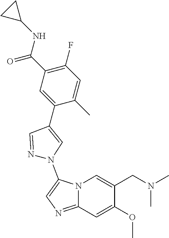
C1(F)=C(C(NC2CC2)=O)C=C(C2=CN(C3=CN=C4N3C=C(CN(C)C)C(OC)=C4)N=C2)C(C)=C1
